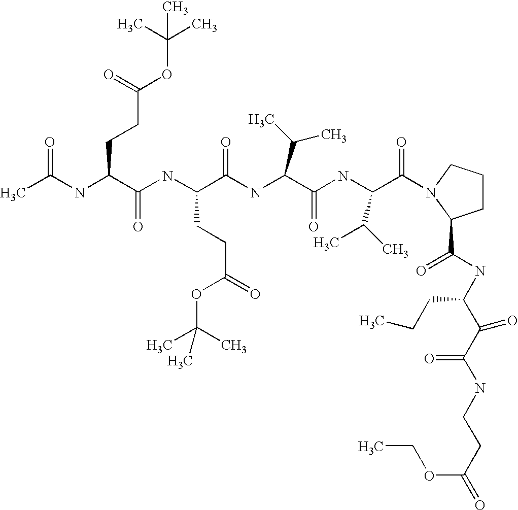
CC(NC(C(NC(C(NC(C(NC(C(=O)N1CCCC1C(NC(C(C(NCCC(=O)OCC)=O)=O)CCC)=O)C(C)C)=O)C(C)C)=O)CCC(=O)OC(C)(C)C)=O)CCC(OC(C)(C)C)=O)=O
